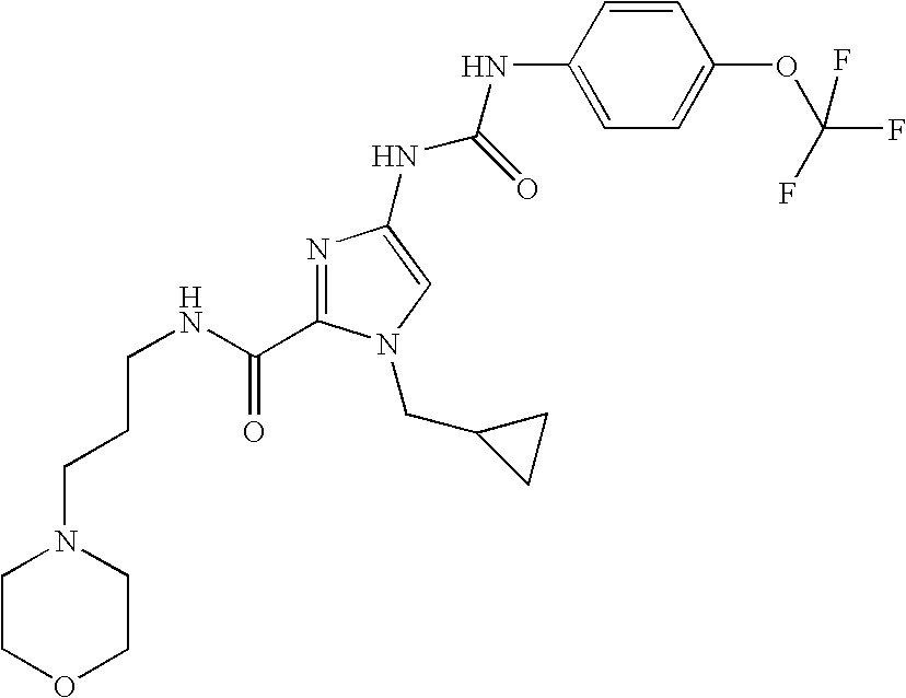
C(CNC(=O)C1=NC(NC(NC2=CC=C(OC(F)(F)F)C=C2)=O)=CN1CC1CC1)CN1CCOCC1
